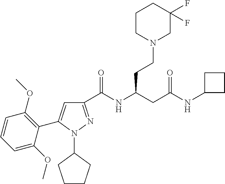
C1(C(NC(CC(NC2CCC2)=O)CCN2CC(F)(F)CCC2)=O)=NN(C2CCCC2)C(C2=C(OC)C=CC=C2OC)=C1
